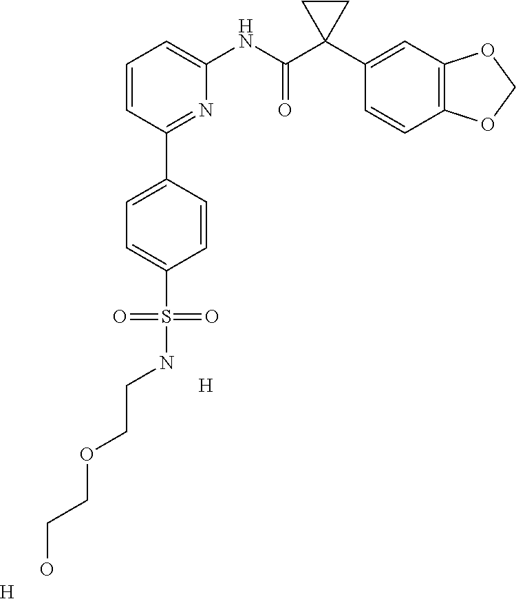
C1=CC=C(NC(C2(C3=CC4=C(C=C3)OCO4)CC2)=O)N=C1C1=CC=C(S(NCCOCCO)(=O)=O)C=C1.[H].[H]
